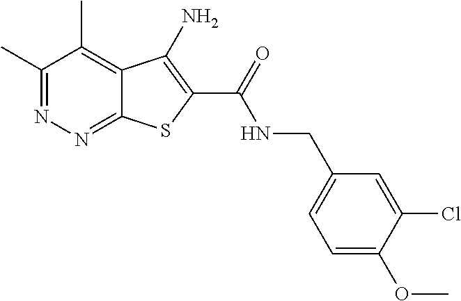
C1(C)=NN=C2C(=C1C)C(N)=C(C(=O)NCC1=CC=C(OC)C(Cl)=C1)S2
